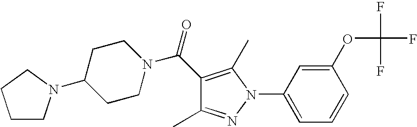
C1(C(=O)N2CCC(N3CCCC3)CC2)=C(C)N(C2=CC=CC(OC(F)(F)F)=C2)N=C1C
